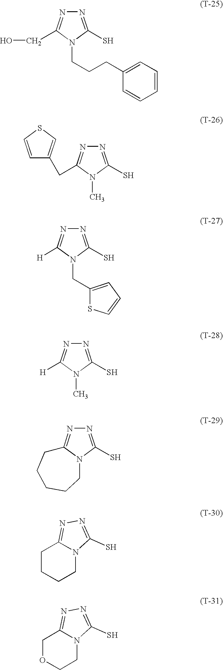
C1=CC=C(CCCN2C(CO)=NN=C2S)C=C1.N1=C(S)N(C)C(CC2=CSC=C2)=N1.N1=C(S)N(CC2=CC=CS2)C([H])=N1.N1=C(S)N(C)C([H])=N1.N1=C(S)N2C(=N1)CCCCC2.N1=C(S)N2C(=N1)CCCC2.N1=C(S)N2C(=N1)COCC2
